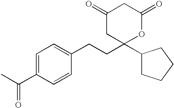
C1(C(=O)C)=CC=C(CCC2(C3CCCC3)OC(=O)CC(=O)C2)C=C1
